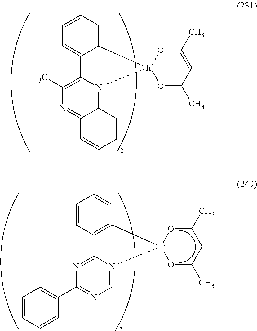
C1=CC=C2C(=C1)C1=C(C)N=C3C(=N1[Ir]21OC(C)C=C(C)O1)C=CC=C3.C1=CC2=C(C=C1)[Ir]1(N3=CN=C(C4=CC=CC=C4)N=C23)OC(C)CC(C)O1
